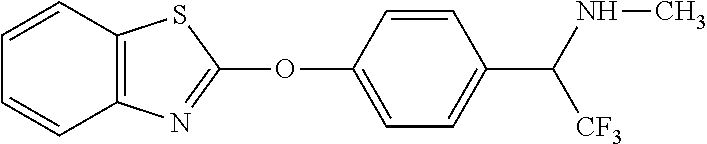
C1(OC2=NC3=C(S2)C=CC=C3)=CC=C(C(NC)[CF3])C=C1
